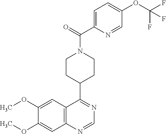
N1=C(C2CCN(C(=O)C3=CC=C(OC(F)(F)F)C=N3)CC2)C2=C(N=C1)C=C(OC)C(OC)=C2
